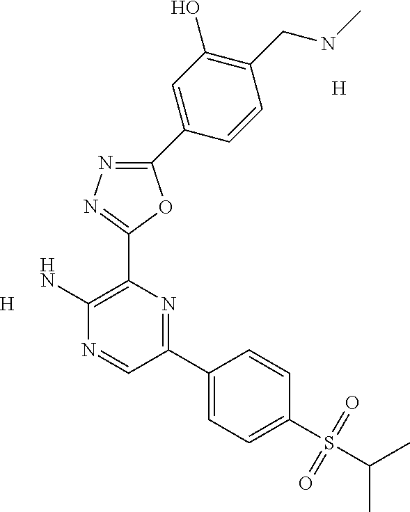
NC1=C(C2=NN=C(C3=CC(O)=C(CNC)C=C3)O2)N=C(C2=CC=C(S(=O)(=O)C(C)C)C=C2)C=N1.[H].[H]
